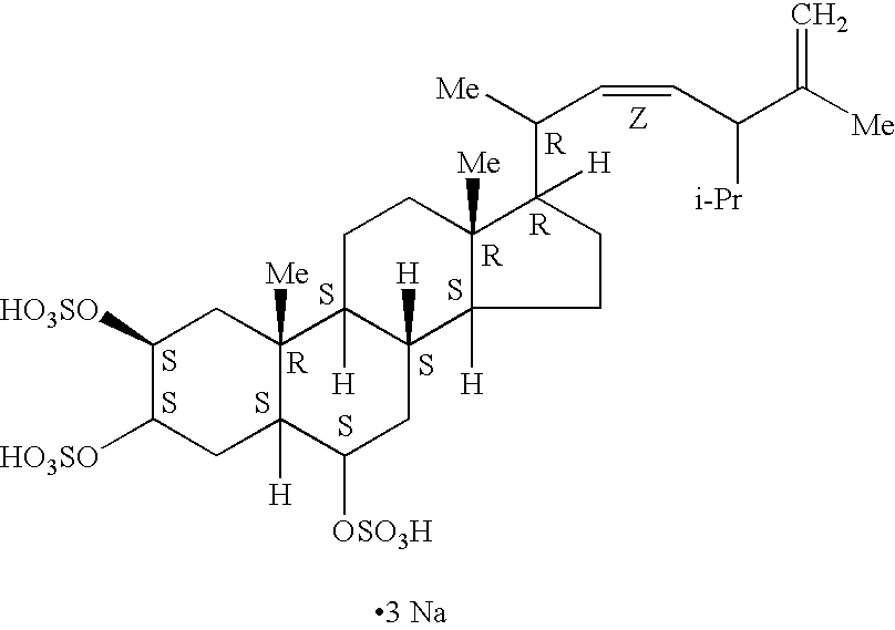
C1([HO3SO])C([HO3SO])CC2([H])C([Me])(C1)C1([H])C([H])(CC2[OSO3H])C2([H])C([Me])(CC1)C(C(C=CC(C([Me])=C)[i-Pr])[Me])([H])CC2.S.S.S.S.[R].S.S.S.[R].[R].[R].[3 Na]
